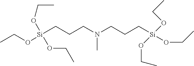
C(O[Si](CCCN(CCC[Si](OCC)(OCC)OCC)C)(OCC)OCC)C
